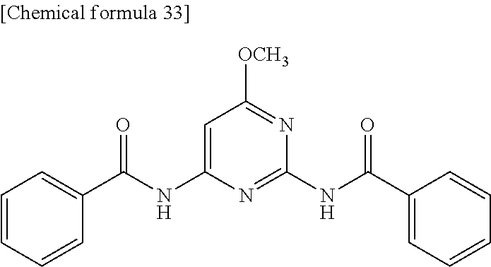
C1=CC=CC(C(NC2=CC([OCH3])=NC(NC(C3=CC=CC=C3)=O)=N2)=O)=C1
